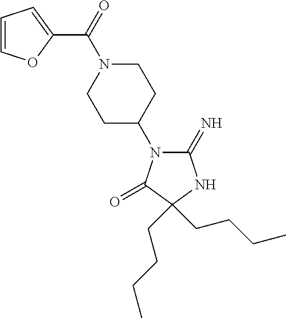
C1(=N)N(C2CCN(C(=O)C3=CC=CO3)CC2)C(=O)C(CCCC)(CCCC)N1
